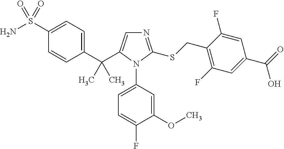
C1(C(C2=CN=C(SCC3=C(F)C=C(C(=O)O)C=C3F)N2C2=CC=C(F)C(OC)=C2)(C)C)=CC=C(S(N)(=O)=O)C=C1
